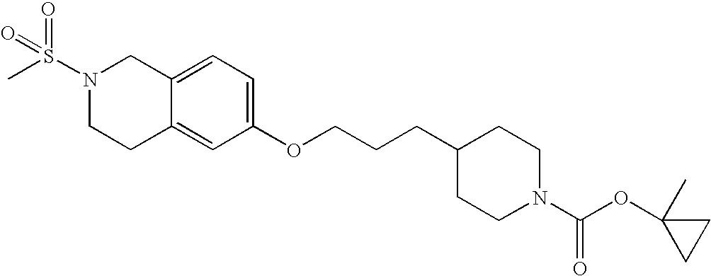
C12=CC=C(OCCCC3CCN(C(OC4(C)CC4)=O)CC3)C=C1CCN(S(C)(=O)=O)C2
